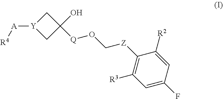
[Y]1([A][R4])CC(O)([Q]OC[Z]C2=C([R3])C=C(F)C=C2[R2])C1
